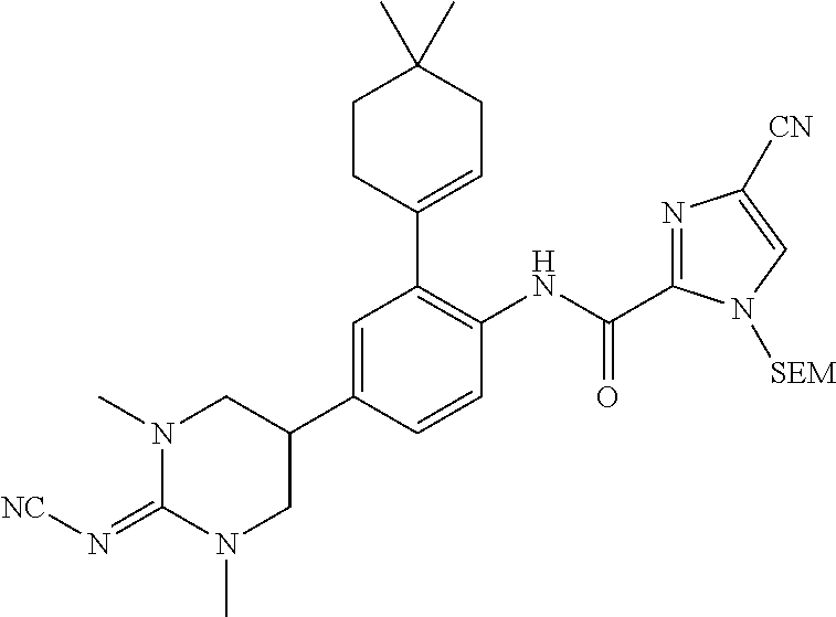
C1=C(C2CN(C)C(=N[NC])N(C)C2)C=CC(NC(=O)C2=NC([CN])=CN2[SEM])=C1C1=CCC(C)(C)CC1
